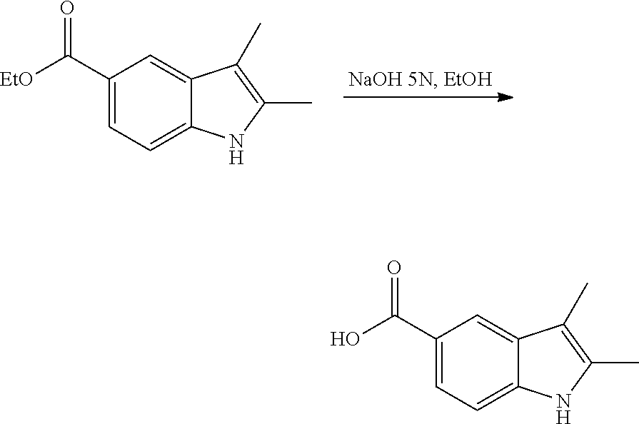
C1(C([EtO])=O)=CC=C2C(=C1)C(C)=C(C)N2.C1(C(O)=O)=CC=C2C(=C1)C(C)=C(C)N2
